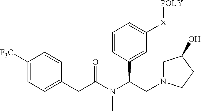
C1=C(CC(N(C(CN2CC(O)CC2)C2=CC([X][POLY])=CC=C2)C)=O)C=CC([F3C])=C1
